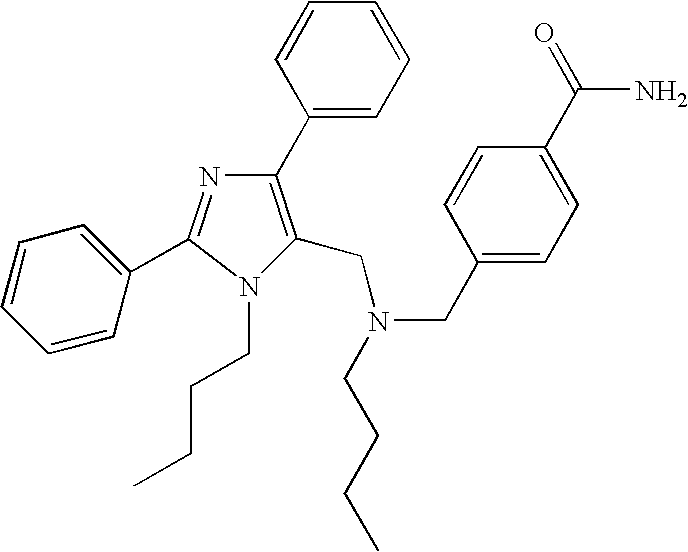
C1(C2=C(CN(CCCC)CC3=CC=C(C(N)=O)C=C3)N(CCCC)C(C3=CC=CC=C3)=N2)=CC=CC=C1
